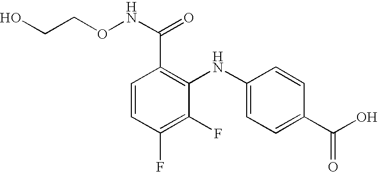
C1=CC(F)=C(F)C(NC2=CC=C(C(O)=O)C=C2)=C1C(NOCCO)=O
